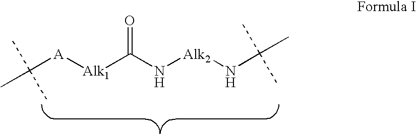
CC([A][Alk1]C(N[Alk2]NC(C)(C)C)=O)(C)C
